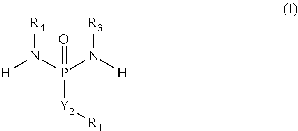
[H]N(P(N([H])[R3])([Y2][R1])=O)[R4]
